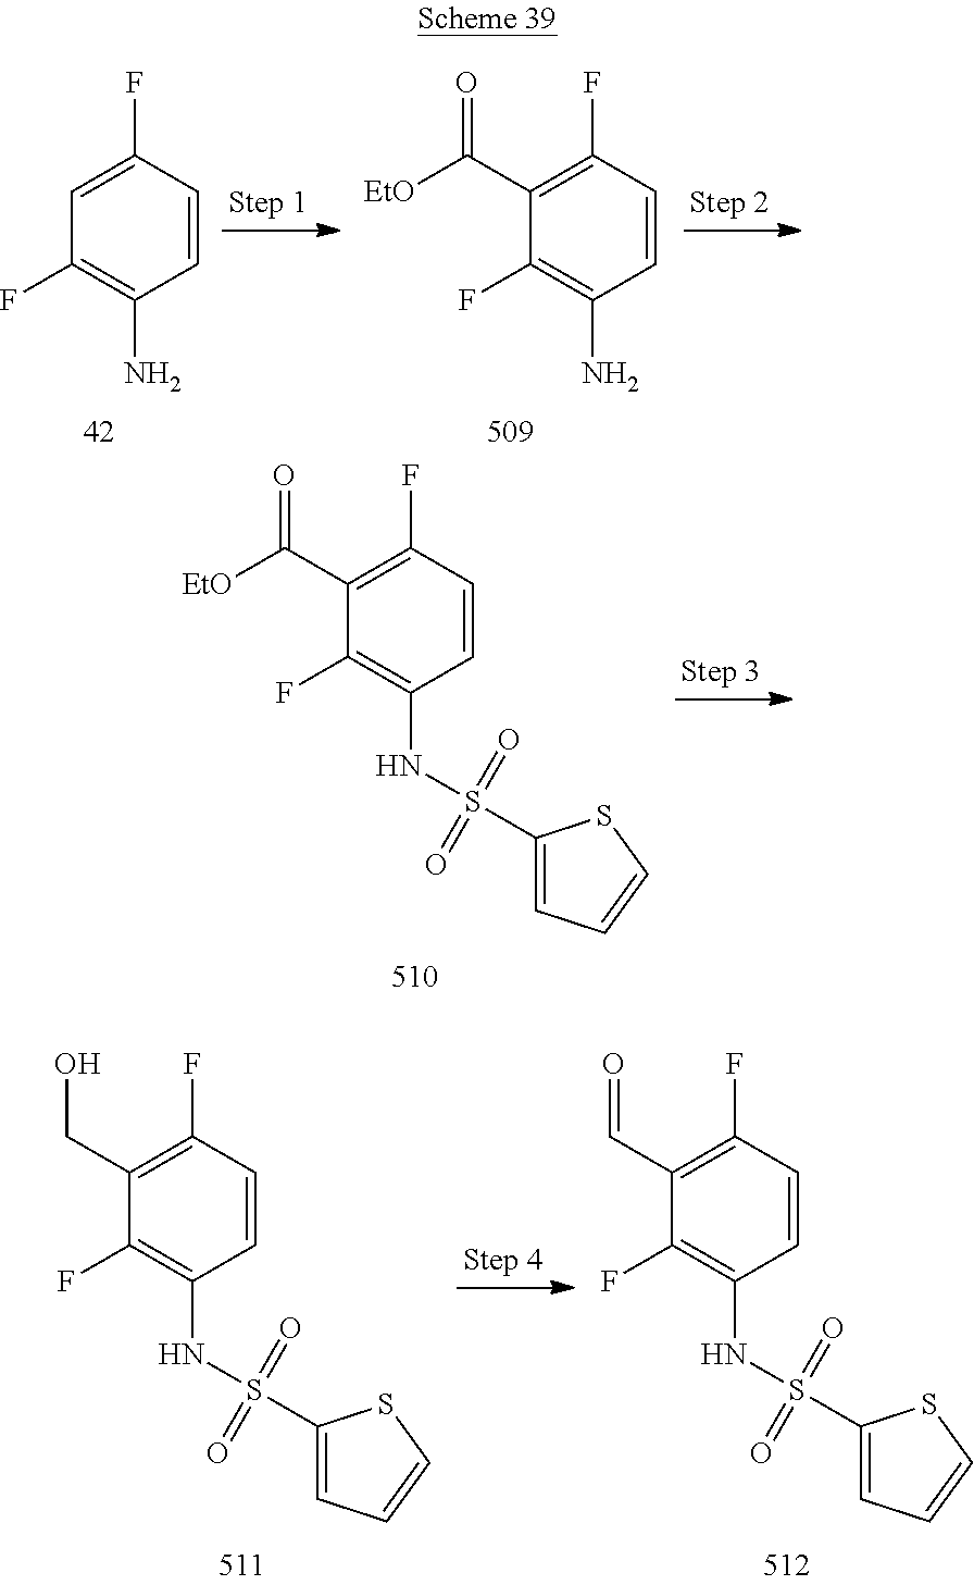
C1=CC(F)=CC(F)=C1N.C1=CC(F)=C(C([EtO])=O)C(F)=C1N.C1=CC(F)=C(C([EtO])=O)C(F)=C1NS(C1=CC=CS1)(=O)=O.C1=CC(F)=C(CO)C(F)=C1NS(C1=CC=CS1)(=O)=O.C1=CC(F)=C(C=O)C(F)=C1NS(C1=CC=CS1)(=O)=O
